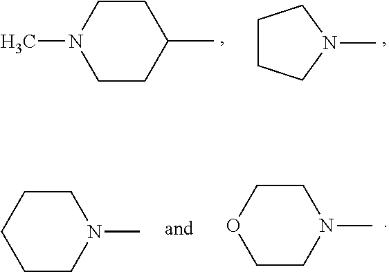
C1CC(C)CCN1C.C1CCN(C)C1.C1CN(C)CCC1.C1CN(C)CCO1
